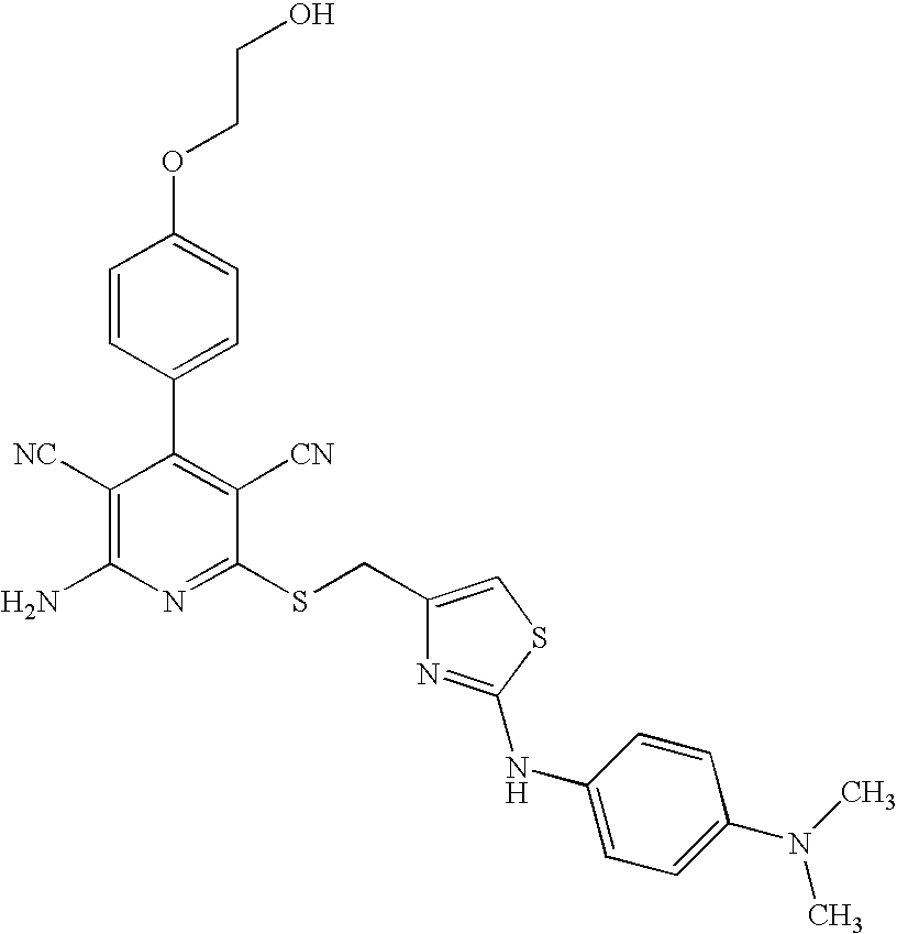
O(C1=CC=C(C2=C([CN])C(SCC3=CSC(NC4=CC=C(N(C)C)C=C4)=N3)=NC(N)=C2[NC])C=C1)CCO
